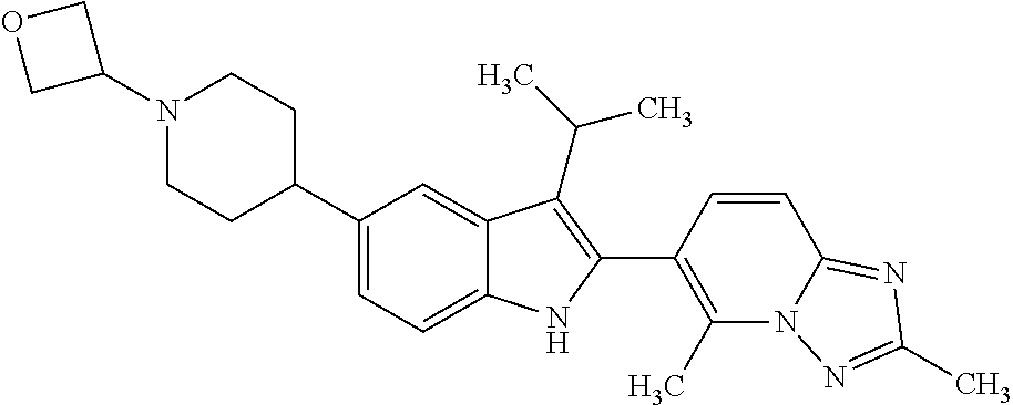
C1(N2CCC(C3=CC=C4C(=C3)C(C(C)C)=C(C3=C(C)N5C(=NC(C)=N5)C=C3)N4)CC2)COC1
